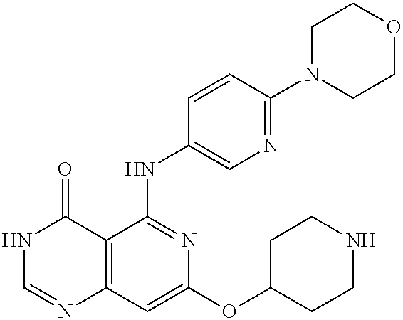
C12=C(C=C(OC3CCNCC3)N=C1NC1=CN=C(N3CCOCC3)C=C1)N=CNC2=O
